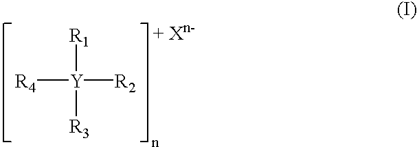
[R4][Y]([R3])([R1])[R2]
